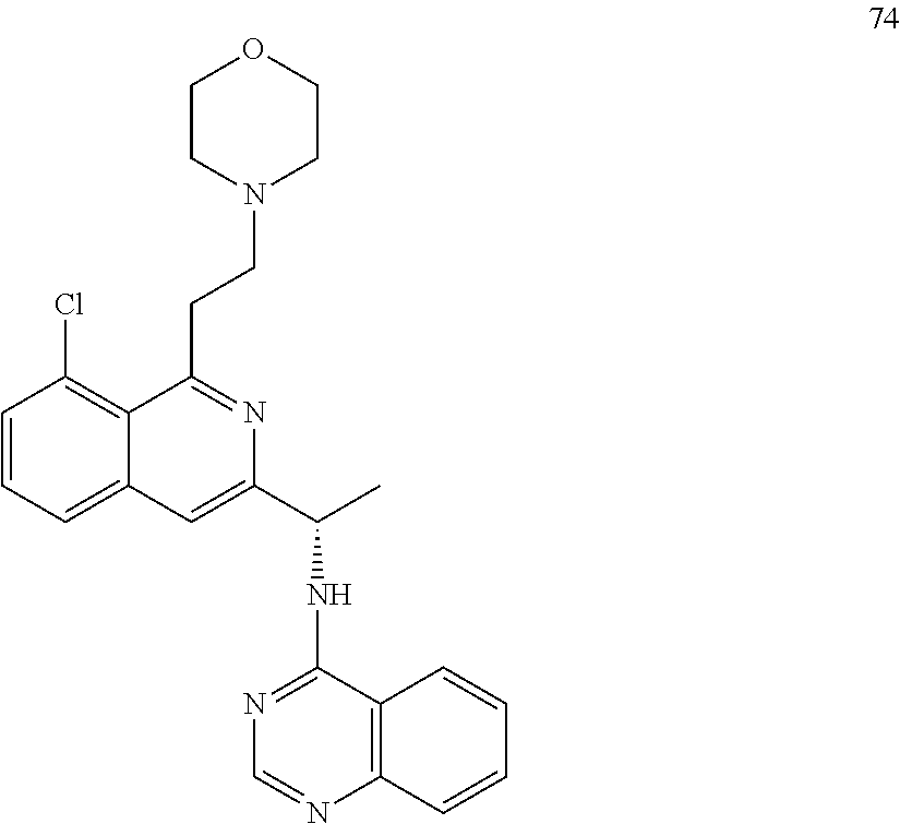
C1=CC=C2C(=C1Cl)C(CCN1CCOCC1)=NC(C(C)NC1=NC=NC3=C1C=CC=C3)=C2
